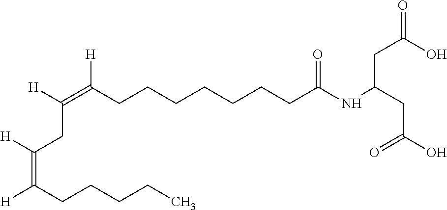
[H]C(=C(CCCCCCCC(NC(CC(O)=O)CC(=O)O)=O)[H])CC(=C([H])CCCCC)[H]
